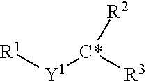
[R1][Y1][C*]([R3])[R2]
